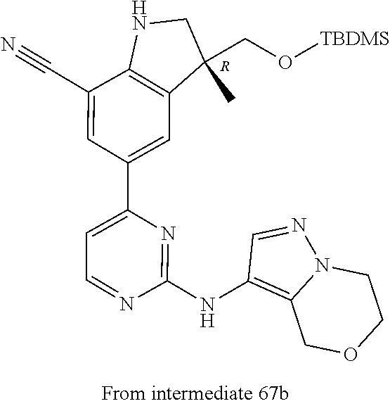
C1NC2=C(C1(C)CO[TBDMS])C=C(C1=CC=NC(NC3=C4N(N=C3)CCOC4)=N1)C=C2C#N.[R]
